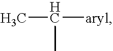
CC(C)[aryl]
